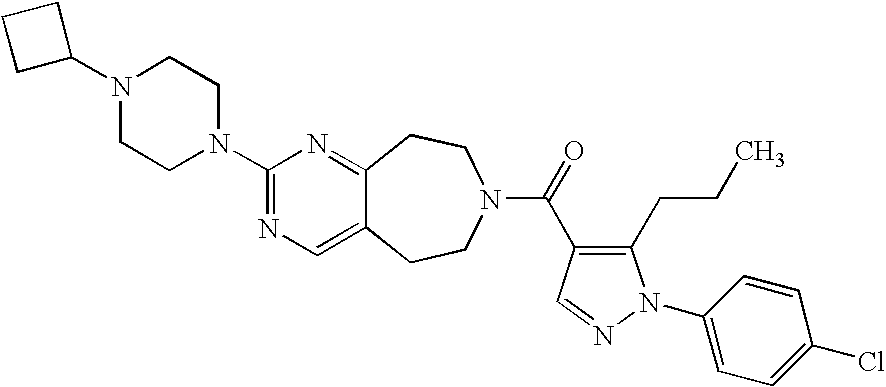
C1(N2CCN(C3=NC=C4C(=N3)CCN(C(=O)C3=C(CCC)N(C5=CC=C(Cl)C=C5)N=C3)CC4)CC2)CCC1
